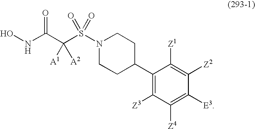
ONC(C(S(N1CCC(C2=C([Z3])C([Z4])=C([E3])C([Z2])=C2[Z1])CC1)(=O)=O)([A1])[A2])=O
